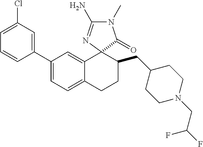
C1(C2=CC(Cl)=CC=C2)=CC=C2C(=C1)C1(C(CC3CCN(CC(F)F)CC3)CC2)N=C(N)N(C)C1=O
